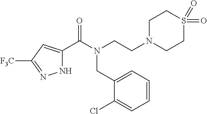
N1C(C(N(CCN2CCS(=O)(=O)CC2)CC2=CC=CC=C2Cl)=O)=CC([F3C])=N1
